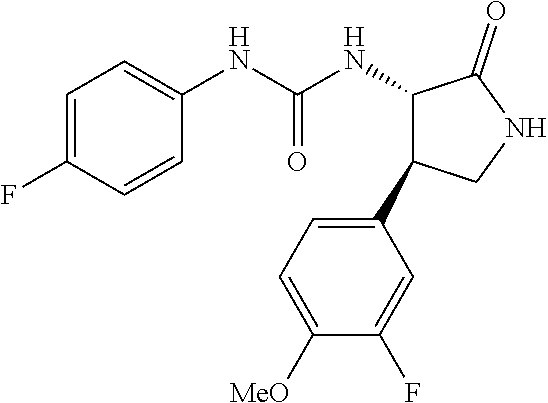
C1=C(F)C=CC(NC(NC2C(=O)NCC2C2=CC=C([MeO])C(F)=C2)=O)=C1
